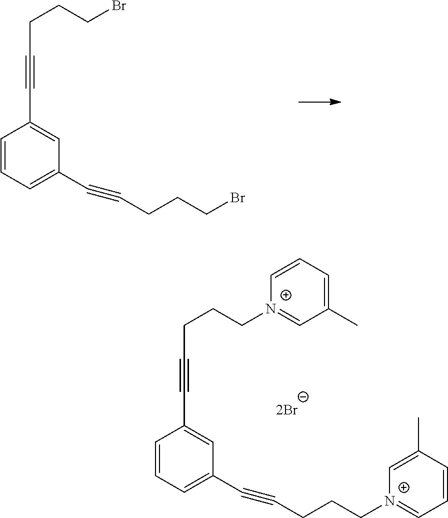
C1=CC=C(C#CCCCBr)C=C1C#CCCCBr.C1=CC=C(C#CCCC[N+]2=CC=CC(C)=C2)C=C1C#CCCC[N+]1=CC(C)=CC=C1
